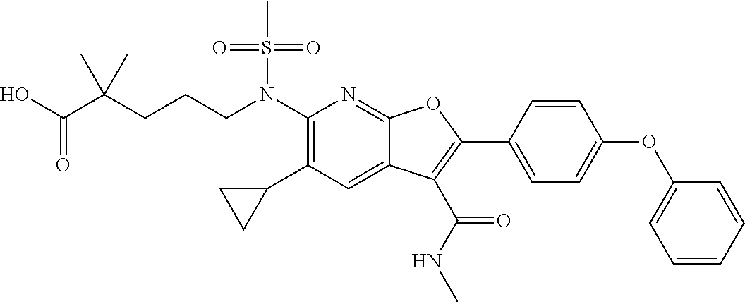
N(C1=C(C2CC2)C=C2C(=N1)OC(C1=CC=C(OC3=CC=CC=C3)C=C1)=C2C(NC)=O)(S(C)(=O)=O)CCCC(C(O)=O)(C)C
